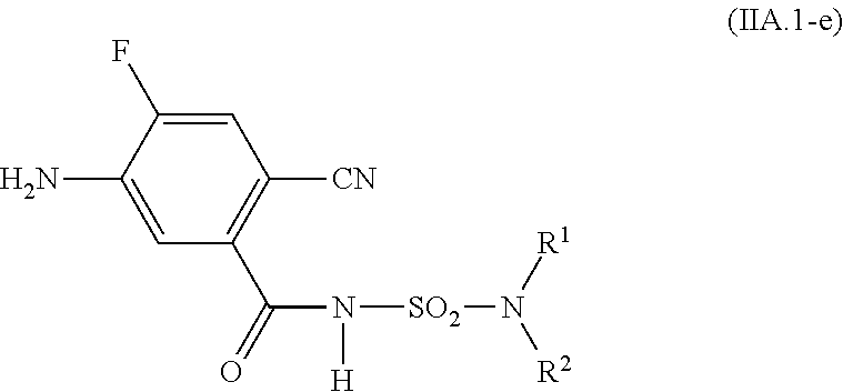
C1=C(F)C(N)=CC(C(=O)N([H])[SO2]N([R2])[R1])=C1[CN]
